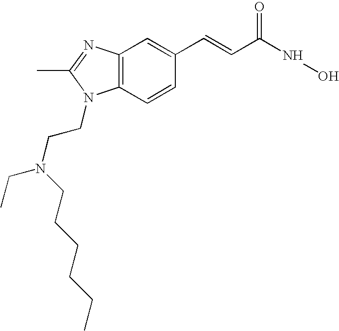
C12=C(C=CC(C=CC(NO)=O)=C1)N(CCN(CC)CCCCCC)C(C)=N2
